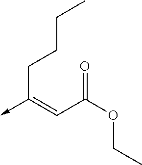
C(C(OCC)=O)=C(->C)CCCC
